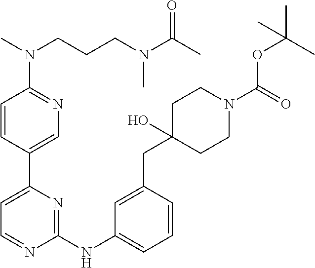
C1=CC(C2=CC=NC(NC3=CC=CC(CC4(O)CCN(C(OC(C)(C)C)=O)CC4)=C3)=N2)=CN=C1N(C)CCCN(C(C)=O)C
